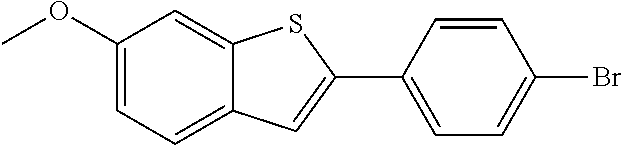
C1(OC)=CC=C2C(=C1)SC(C1=CC=C(Br)C=C1)=C2
